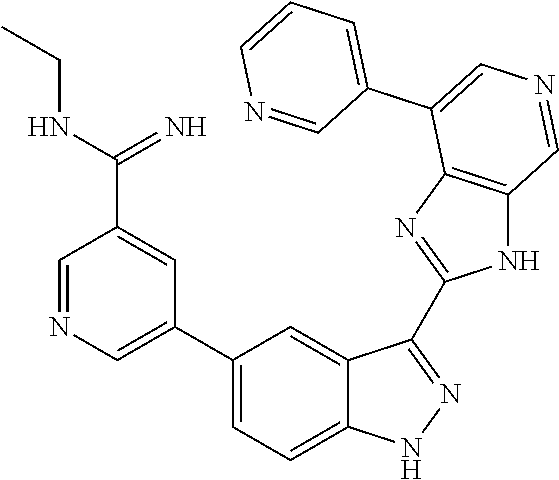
C(C1=CC(C2=CC=C3C(=C2)C(C2=NC4=C(N2)C=NC=C4C2=CC=CN=C2)=NN3)=CN=C1)(NCC)=N
